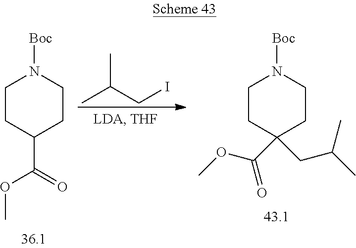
C1CC(C(OC)=O)CCN1[Boc].CC(CI)C.C1CC(C(OC)=O)(CC(C)C)CCN1[Boc]
